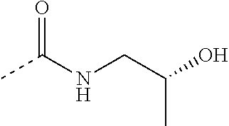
CC(NCC(O)C)=O
